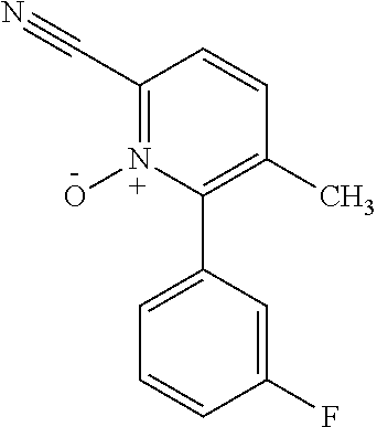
C1(C#N)=N(O)C(C2=CC=CC(F)=C2)=C(C)C=C1
